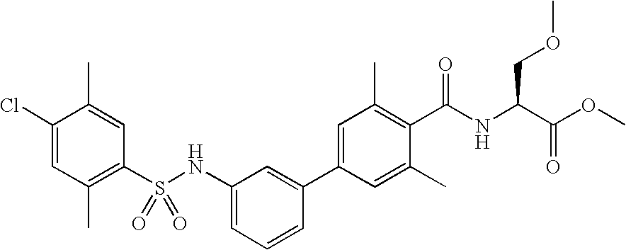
C1(Cl)=CC(C)=C(S(NC2=CC=CC(C3=CC(C)=C(C(NC(C(OC)=O)COC)=O)C(C)=C3)=C2)(=O)=O)C=C1C
